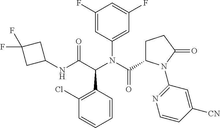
C1(C(C(=O)NC2CC(F)(F)C2)N(C(C2CCC(=O)N2C2=NC=CC([CN])=C2)=O)C2=CC(F)=CC(F)=C2)=C(Cl)C=CC=C1
